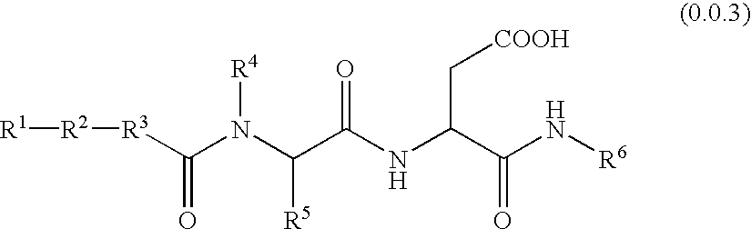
C(=O)([R3][R2][R1])N(C(C(NC(C(N[R6])=O)C[COOH])=O)[R5])[R4]
